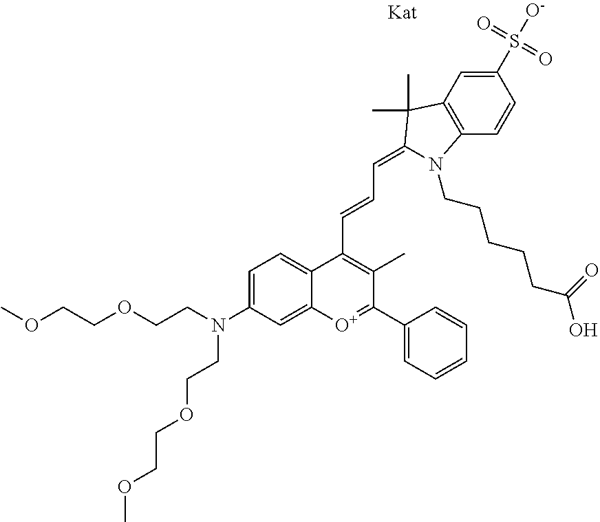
C(OCCN(CCOCCOC)C1=CC=C2C(=C1)[O+]=C(C1=CC=CC=C1)C(C)=C2C=CC=C1C(C)(C)C2=C(C=CC(S(=O)(=O)[O-])=C2)N1CCCCCC(O)=O)COC
